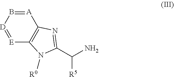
[A]1=B[D]=[E]C2=C1N=C(C(N)[R5])N2[R0]
